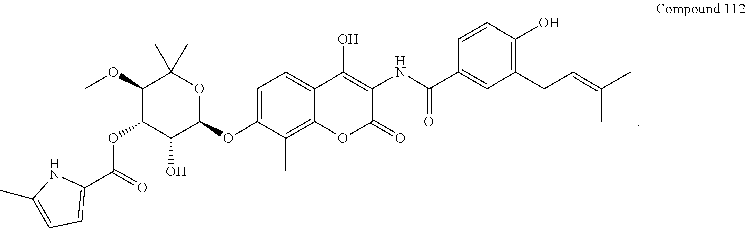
C1=C(OC2OC(C)(C)C(OC)C(OC(C3=CC=C(C)N3)=O)C2O)C(C)=C2C(=C1)C(O)=C(NC(C1=CC(CC=C(C)C)=C(O)C=C1)=O)C(=O)O2
